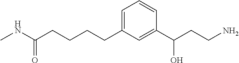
C1=C(CCCCC(NC)=O)C=C(C(CCN)O)C=C1
